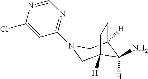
N1(C2=NC=NC(Cl)=C2)CC2([H])C([H])(N)C([H])(C1)CC2
